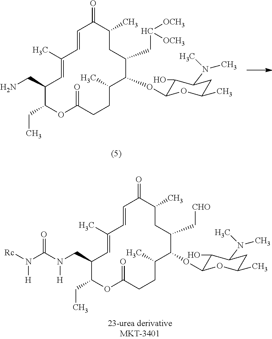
C1(CC)C(CN)C=C(C)C=CC(=O)C(C)CC(CC([OCH3])[OCH3])C(OC2C(O)C(N(C)C)CC(C)O2)C(C)CCC(=O)O1.C1(CC)C(CN(C(=O)N([Rc])[H])[H])C=C(C)C=CC(=O)C(C)CC(C[CHO])C(OC2C(O)C(N(C)C)CC(C)O2)C(C)CCC(=O)O1
